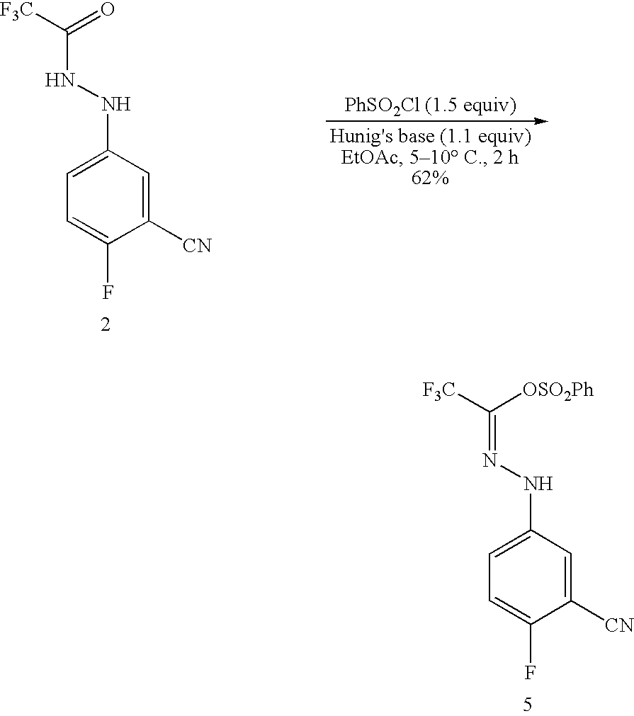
C1=C(NN=C([F3C])[OSO2Ph])C=C([CN])C(F)=C1.C1=C(NNC([F3C])=O)C=C([CN])C(F)=C1
